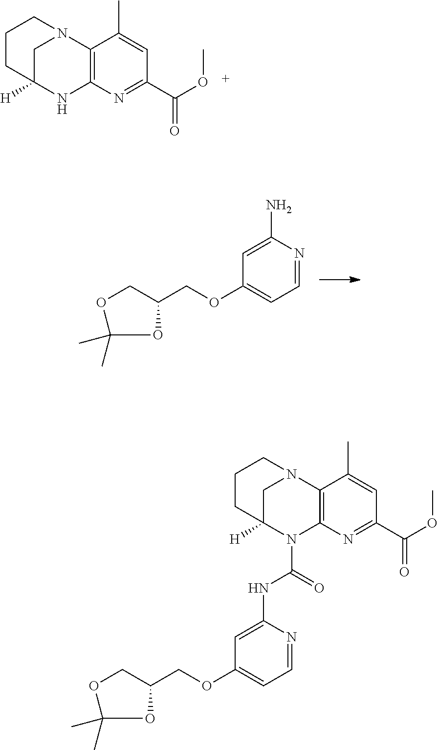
C12=C(N=C(C(OC)=O)C=C1C)N(C(=O)NC1=CC(OCC3OC(C)(C)OC3)=CC=N1)C1([H])CN2CCC1.C12=C(N=C(C(OC)=O)C=C1C)NC1([H])CN2CCC1.NC1=CC(OCC2OC(C)(C)OC2)=CC=N1
